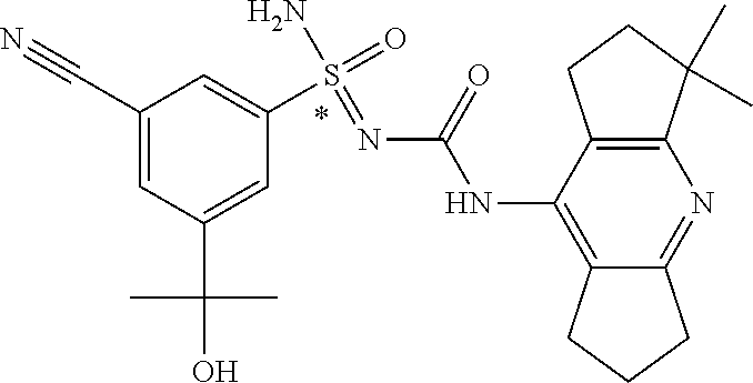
O=S(N)(C1=CC(C#N)=CC(C(C)(C)O)=C1)=NC(NC1=C2CCCC2=NC2=C1CCC2(C)C)=O
